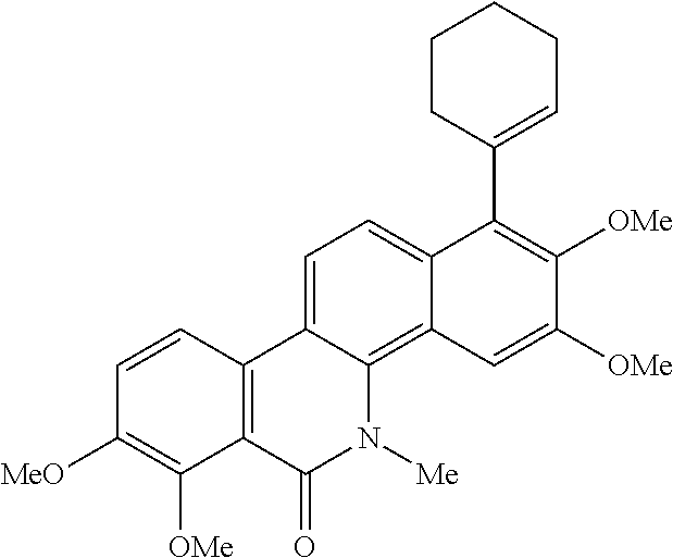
C1=CC2=C(C([OMe])=C1[MeO])C(=O)N([Me])C1=C3C(=CC=C21)C(C1=CCCCC1)=C([OMe])C([OMe])=C3
